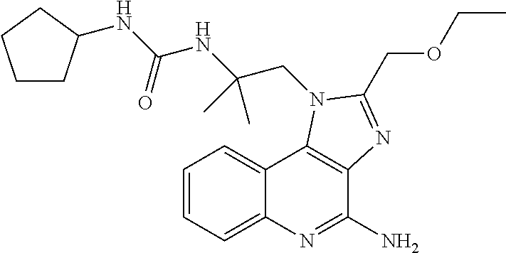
C1=CC=C2C(=C1)C1=C(C(N)=N2)N=C(COCC)N1CC(NC(=O)NC1CCCC1)(C)C
